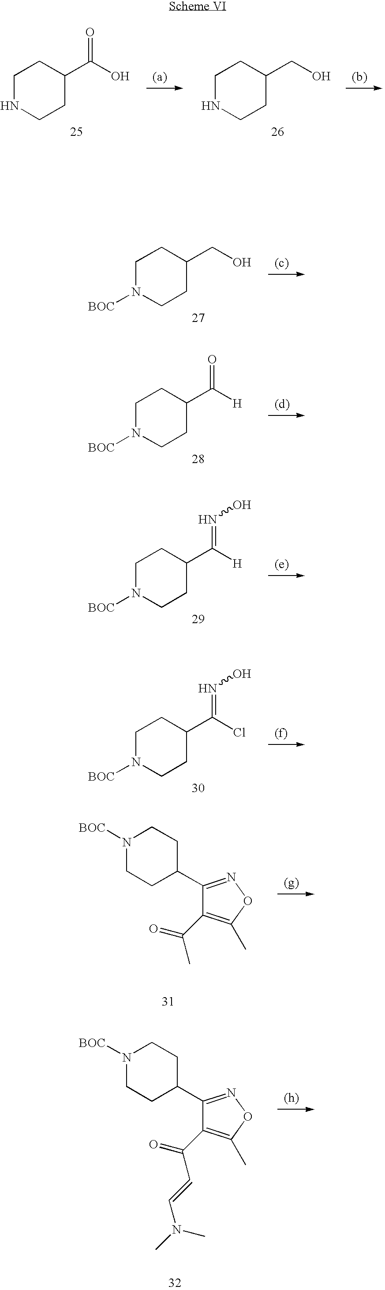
C1NCCC(C(O)=O)C1.C1NCCC(CO)C1.C1N([BOC])CCC(CO)C1.C1N([BOC])CCC(C([H])=O)C1.C1N([BOC])CCC(C([H])=NO)C1.C1N([BOC])CCC(C(Cl)=NO)C1.C1(C2CCN([BOC])CC2)=NOC(C)=C1C(=O)C.C1(C2CCN([BOC])CC2)=NOC(C)=C1C(=O)C=CN(C)C
